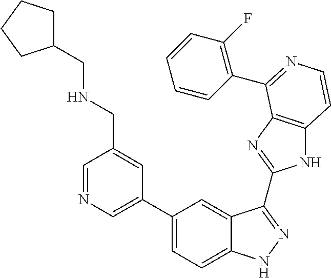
C1(C2=CN=CC(CNCC3CCCC3)=C2)=CC=C2C(=C1)C(C1=NC3=C(N1)C=CN=C3C1=C(F)C=CC=C1)=NN2
